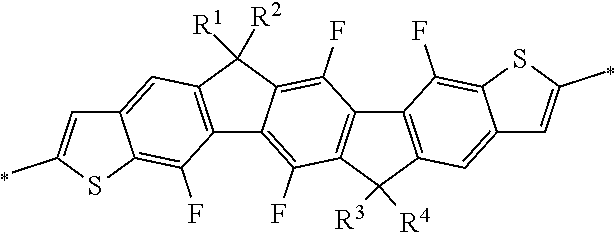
C12=C(C([R3])([R4])C3=C1C(F)=C1C(=C3F)C3=C(C1([R2])[R1])C=C1C(=C3F)SC(C)=C1)C=C1C(=C2F)SC(C)=C1
